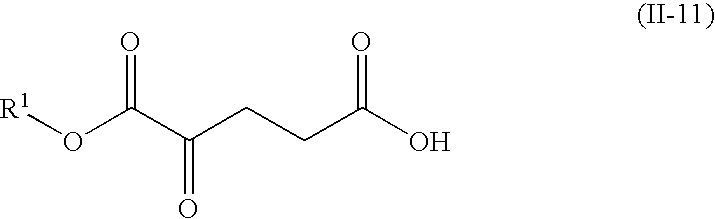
[R1]OC(C(CCC(O)=O)=O)=O
